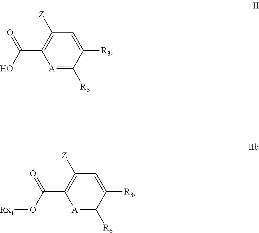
[A]1=C([R6])C([R3])=CC([Z])=C1C(=O)O.[A]1=C([R6])C([R3])=CC([Z])=C1C(=O)O[Rx1]
